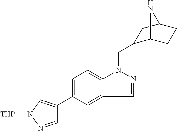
C1=C(C2=CN([THP])N=C2)C=C2C(=C1)N(CC1C3CCC(C1)N3)N=C2
